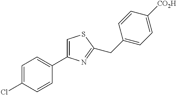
C1=C(Cl)C=CC(C2=CSC(CC3=CC=C([CO2H])C=C3)=N2)=C1
